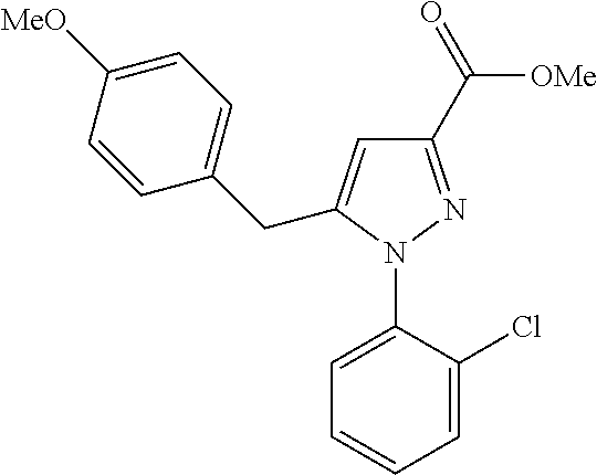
C1=C(N2N=C(C(=O)[OMe])C=C2CC2=CC=C([MeO])C=C2)C(Cl)=CC=C1
